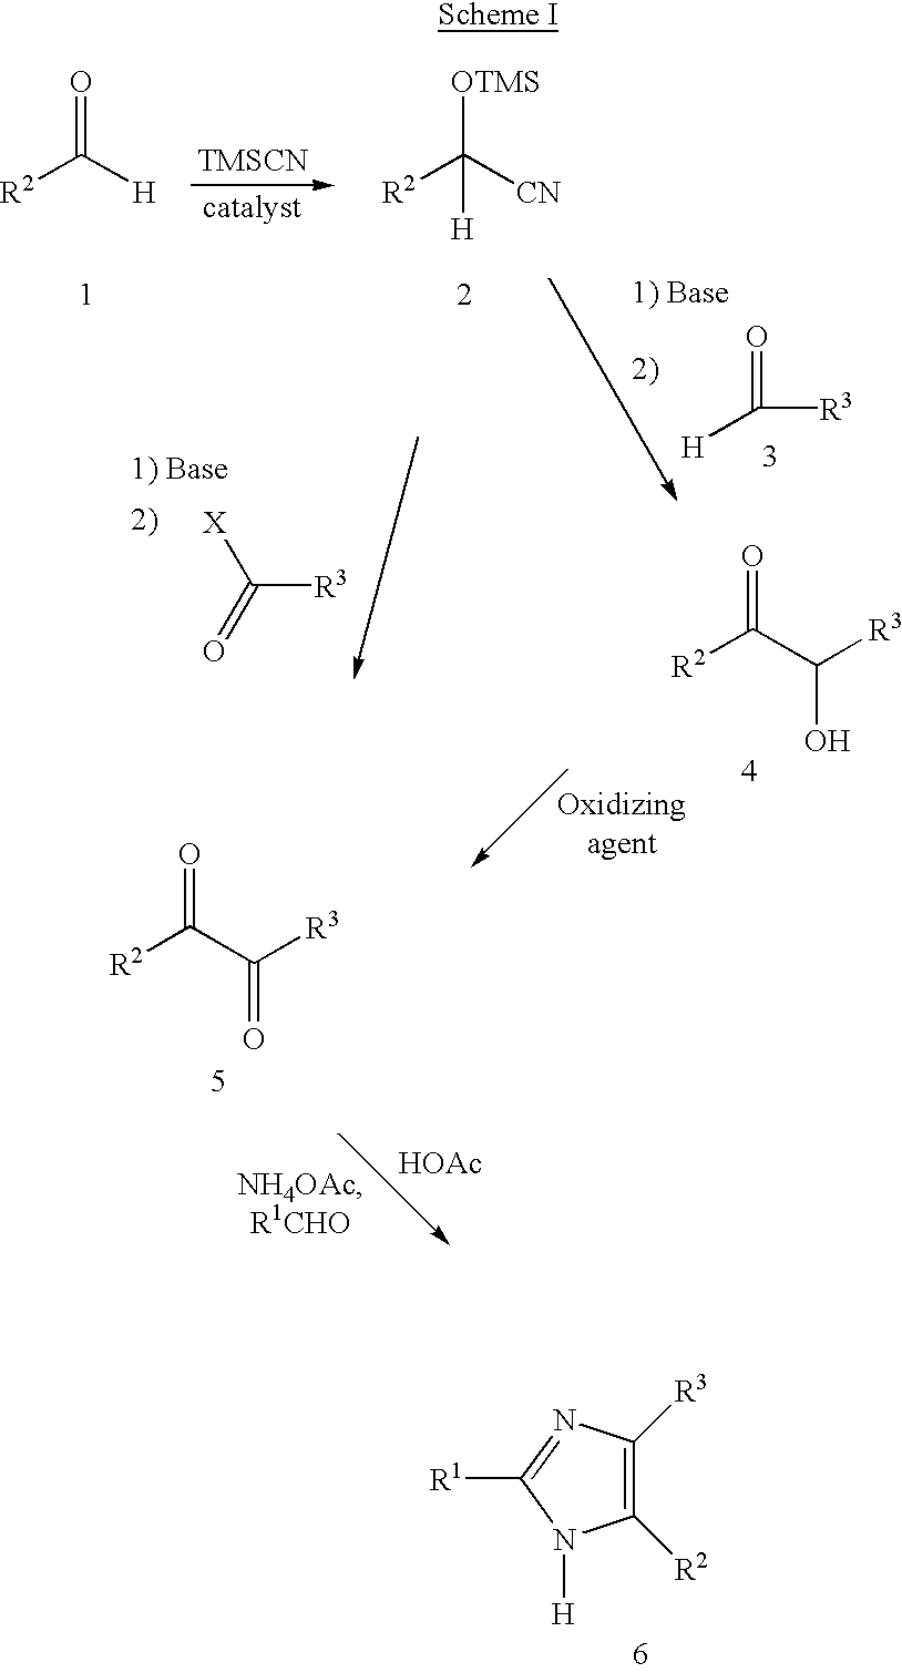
C1([R2])=C([R3])N=C([R1])N1[H].[R3]C([X])=O.C([R3])([H])=O.[R2]C(C([R3])O)=O.[R2]C(C([R3])=O)=O.[R2]C([H])=O.[TMSCN].[R2]C([CN])([H])[OTMS].[HOAc]
